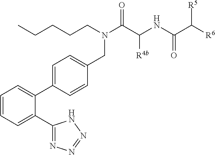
C1=CC=C(C2=NN=NN2)C(C2=CC=C(CN(C(=O)C(NC(C([R6])[R5])=O)[R4b])CCCCC)C=C2)=C1
